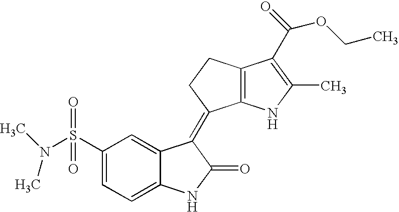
C1(S(N(C)C)(=O)=O)=CC=C2C(=C1)C(=C1C3=C(CC1)C(C(=O)OCC)=C(C)N3)C(=O)N2
